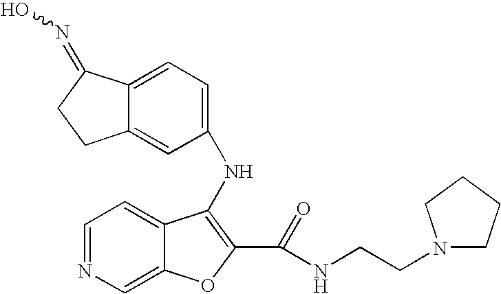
C12=CC=C(NC3=C(C(NCCN4CCCC4)=O)OC4=CN=CC=C43)C=C1CCC2=NO
